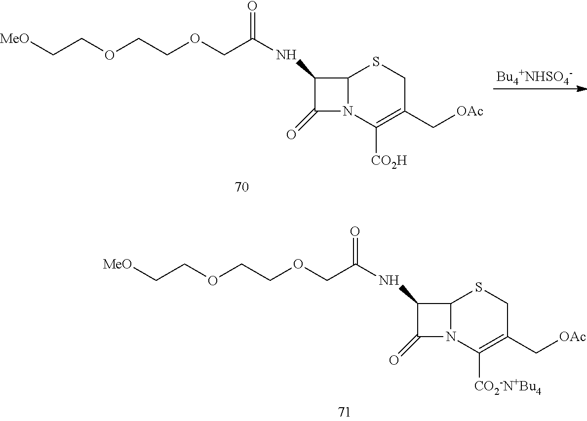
C1(NC(COCCOCC[MeO])=O)C(=O)N2C1SCC(C[OAc])=C2[CO2H].C1(NC(COCCOCC[MeO])=O)C(=O)N2C1SCC(C[OAc])=C2[CO2-N+Bu4]
